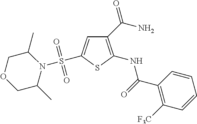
C1(C(N)=O)=C(NC(C2=C([F3C])C=CC=C2)=O)SC(S(N2C(C)COCC2C)(=O)=O)=C1
